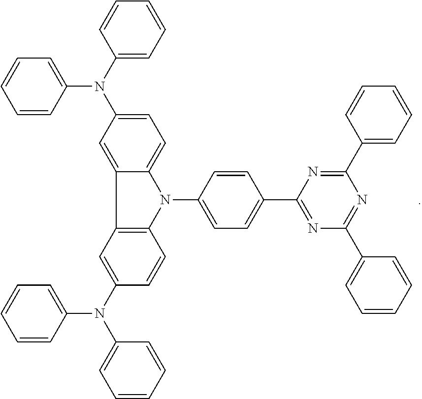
C1=C(N(C2=CC=CC=C2)C2=CC=CC=C2)C=C2C(=C1)N(C1=CC=C(C3=NC(C4=CC=CC=C4)=NC(C4=CC=CC=C4)=N3)C=C1)C1=C2C=C(N(C2=CC=CC=C2)C2=CC=CC=C2)C=C1
